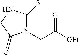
N1(CC([OEt])=O)C(=S)NCC1=O
